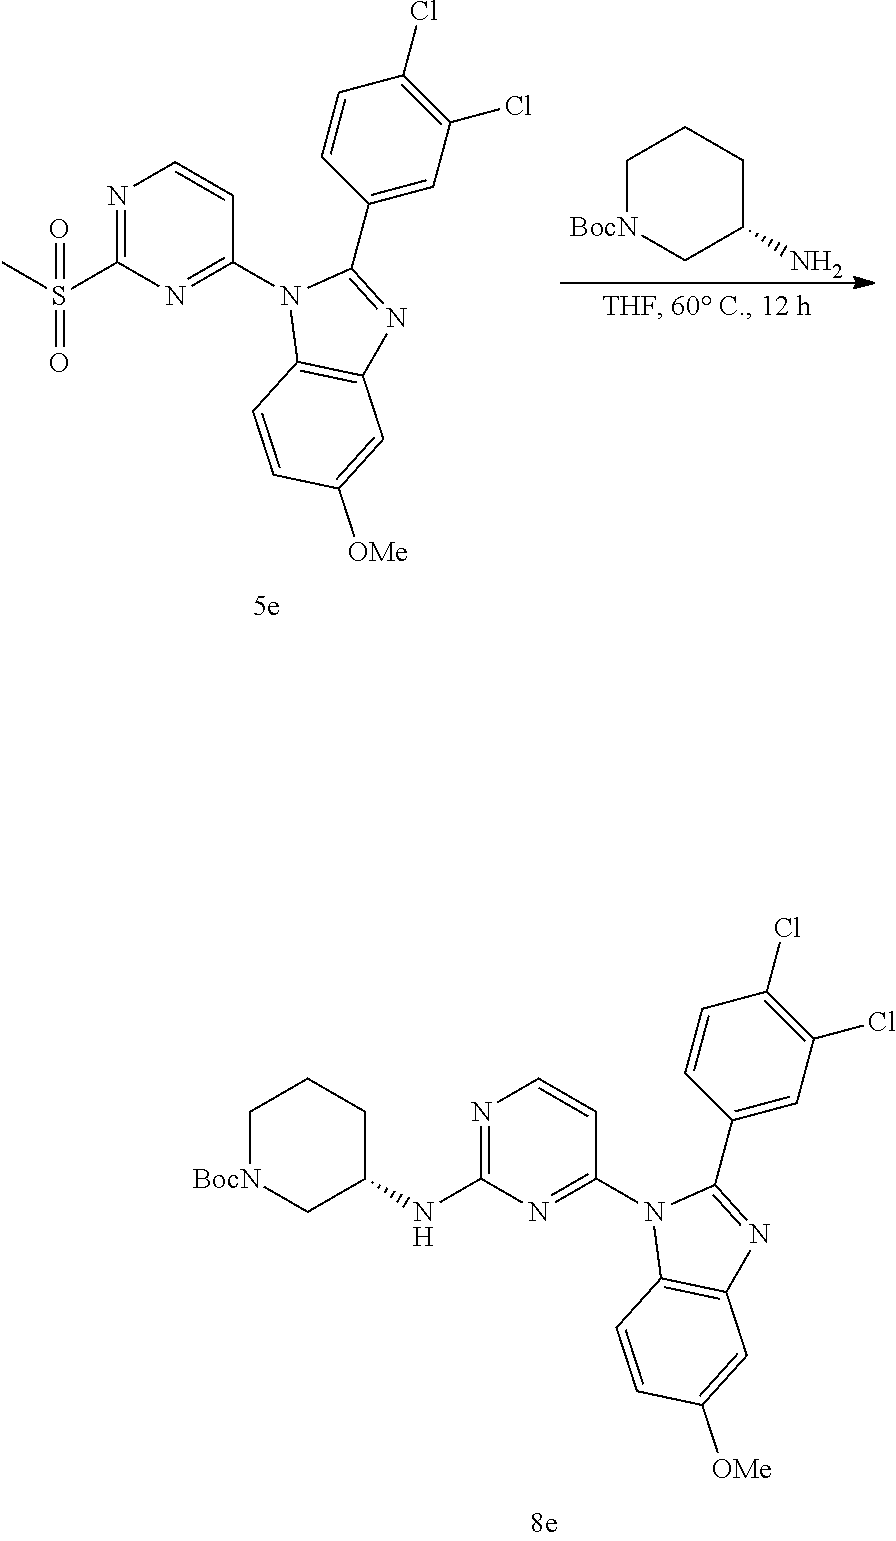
N1=C(NC2CCC[BocN]C2)N=C(N2C3=C(N=C2C2=CC(Cl)=C(Cl)C=C2)C=C([OMe])C=C3)C=C1.C1[BocN]CC(N)CC1.N1=C(S(C)(=O)=O)N=C(N2C3=C(N=C2C2=CC(Cl)=C(Cl)C=C2)C=C([OMe])C=C3)C=C1
